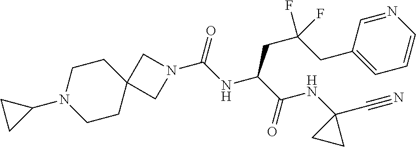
N1(C(NC(C(NC2(C#N)CC2)=O)CC(CC2=CC=CN=C2)(F)F)=O)CC2(C1)CCN(C1CC1)CC2
